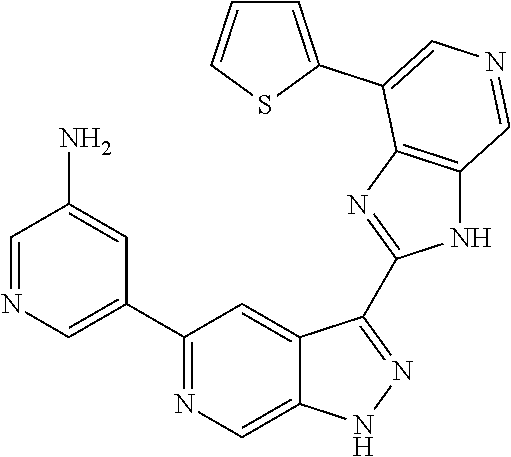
C1(C2=CN=CC(N)=C2)=NC=C2C(=C1)C(C1=NC3=C(N1)C=NC=C3C1=CC=CS1)=NN2
